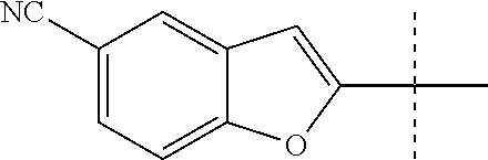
C12=CC=C([NC])C=C1C=C(C(C)(C)C)O2
